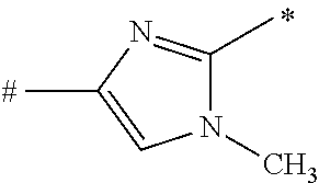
N1(C)C(C)=NC(C)=C1
